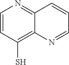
C1=CC(S)=C2C(=N1)C=CC=N2
